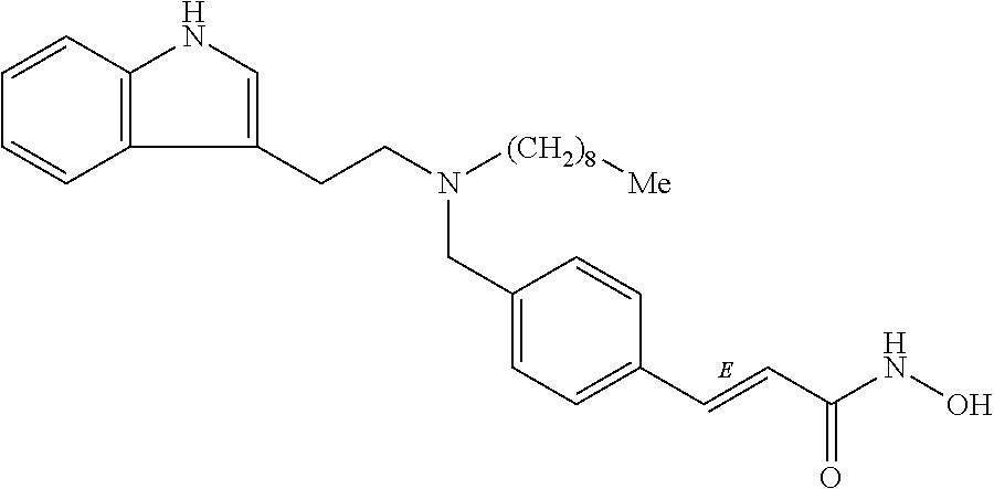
C12=C(C=CC=C1)NC=C2CCN([(CH2)8][Me])CC1=CC=C(C=CC(NO)=O)C=C1
